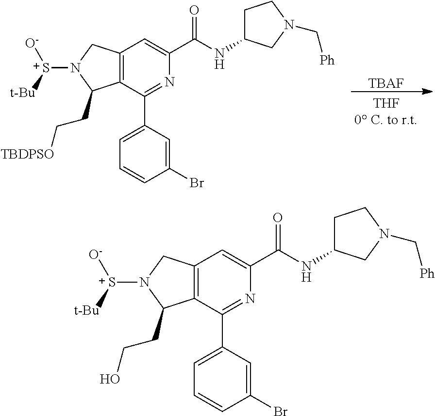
[TBAF].C12=C(C(C3=CC=CC(Br)=C3)=NC(C(=O)NC3CCN(C[Ph])C3)=C1)C(CC[TBDPSO])N([S+]([t-Bu])[O-])C2.C12=C(C(C3=CC=CC(Br)=C3)=NC(C(=O)NC3CCN(C[Ph])C3)=C1)C(CCO)N([S+]([t-Bu])[O-])C2
